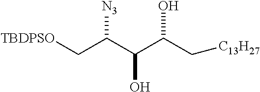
[TBDPSO]CC(C(C(C[C13H27])O)O)[N3]
